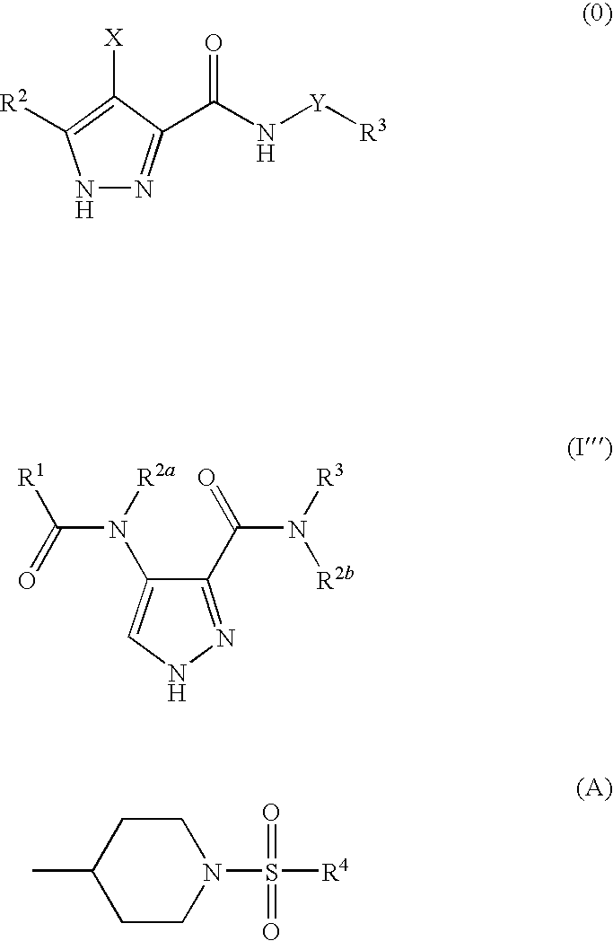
N1N=C(C(N[Y][R3])=O)C([X])=C1[R2].C1(C(=O)N([R3])[R2b])=NNC=C1N([R2a])C(=O)[R1].C1CN(S([R4])(=O)=O)CCC1C
